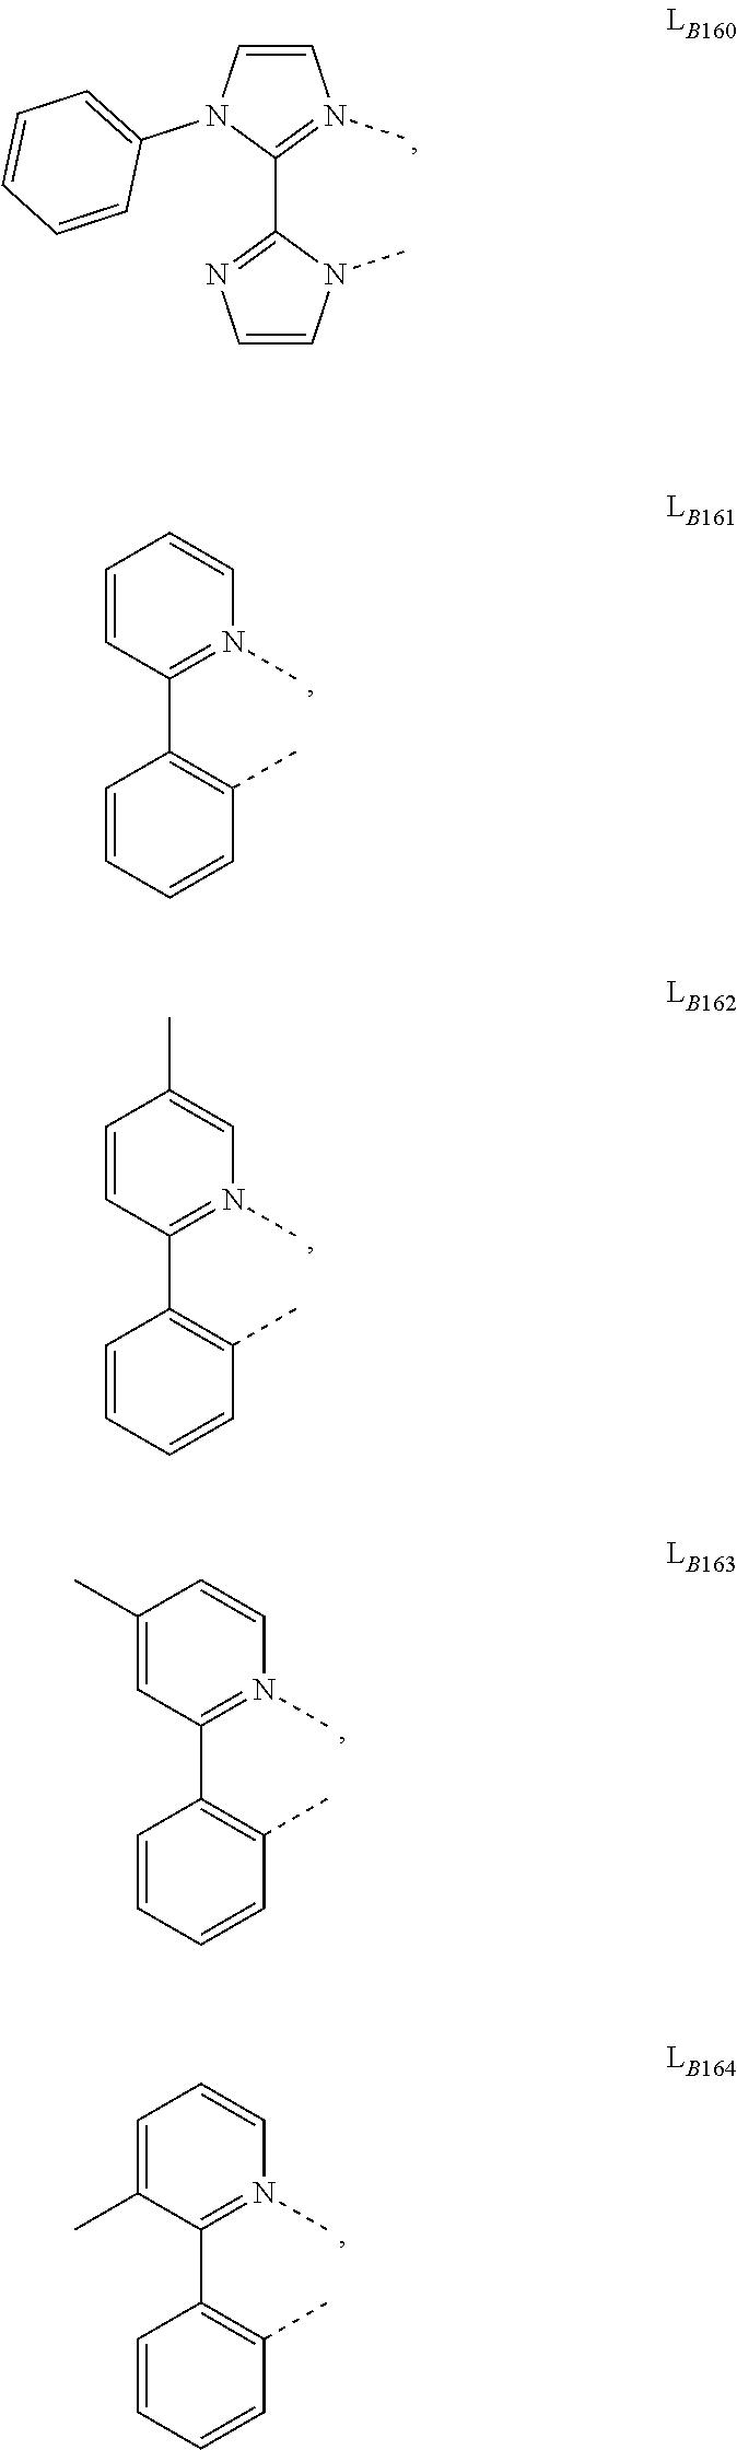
C1=CN(C2=CC=CC=C2)C(C2=NC=CN2C)=N1C.C1=CC(C2=C(C)C=CC=C2)=N(C)C=C1.C1=CC(C2=C(C)C=CC=C2)=N(C)C=C1C.C1(C)=CC(C2=C(C)C=CC=C2)=N(C)C=C1.C1=C(C)C(C2=C(C)C=CC=C2)=N(C)C=C1
